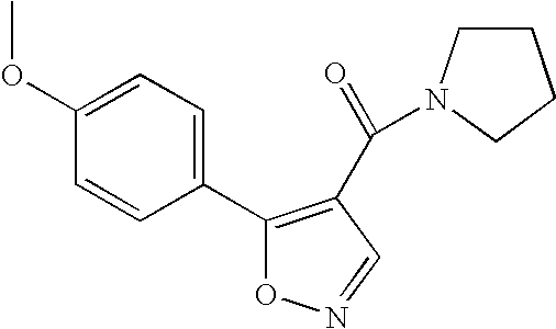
C1(C2=CC=C(OC)C=C2)=C(C(=O)N2CCCC2)C=NO1
